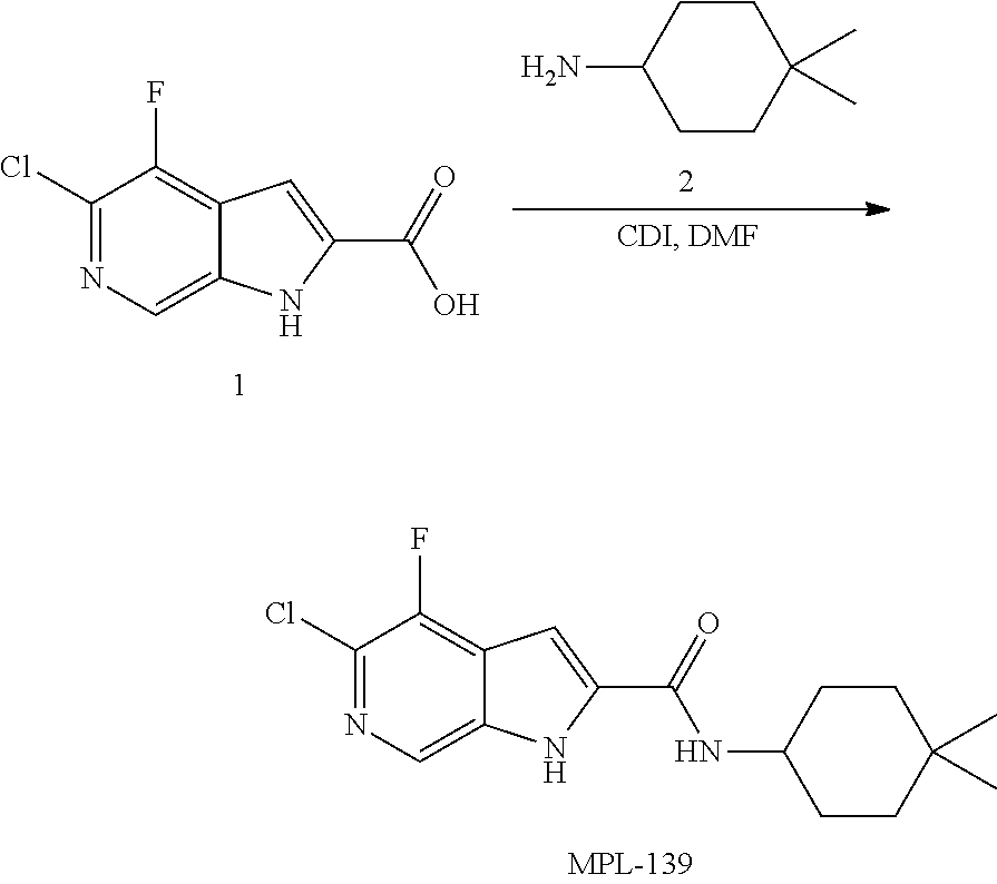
C1(Cl)=NC=C2C(=C1F)C=C(C(=O)O)N2.C1(N)CCC(C)(C)CC1.N(C1CCC(C)(C)CC1)C(C1=CC2=C(F)C(Cl)=NC=C2N1)=O
